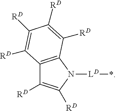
C12=C(N([LD]*)C([RD])=C1[RD])C([RD])=C([RD])C([RD])=C2[RD]
